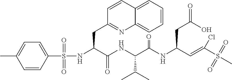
N(C(C(NC(C(NC(C=C(S(C)(=O)=O)Cl)CC(=O)O)=O)C(C)C)=O)CC1=NC2=CC=CC=C2C=C1)S(C1=CC=C(C)C=C1)(=O)=O
